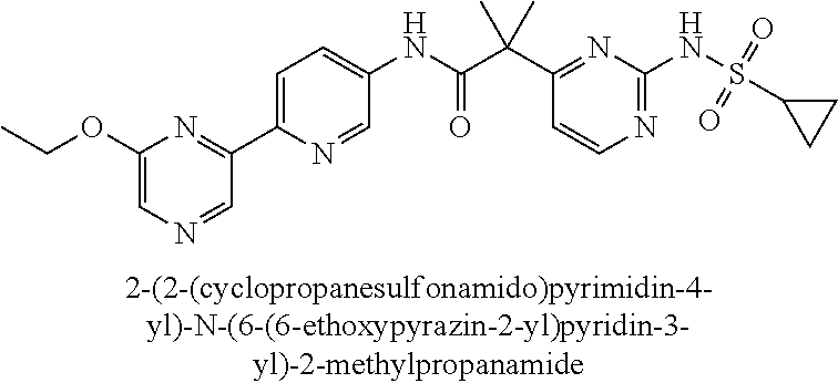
N1=C(NS(=O)(=O)C2CC2)N=C(C(C(NC2=CC=C(C3=NC(OCC)=CN=C3)N=C2)=O)(C)C)C=C1
